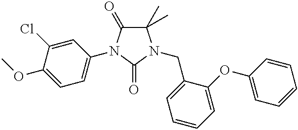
C1(C)(C)C(=O)N(C2=CC=C(OC)C(Cl)=C2)C(=O)N1CC1=CC=CC=C1OC1=CC=CC=C1
